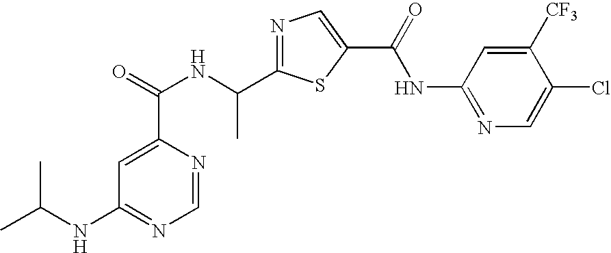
N1=C(C(NC(=O)C2=CC(NC(C)C)=NC=N2)C)SC(C(=O)NC2=NC=C(Cl)C([CF3])=C2)=C1
